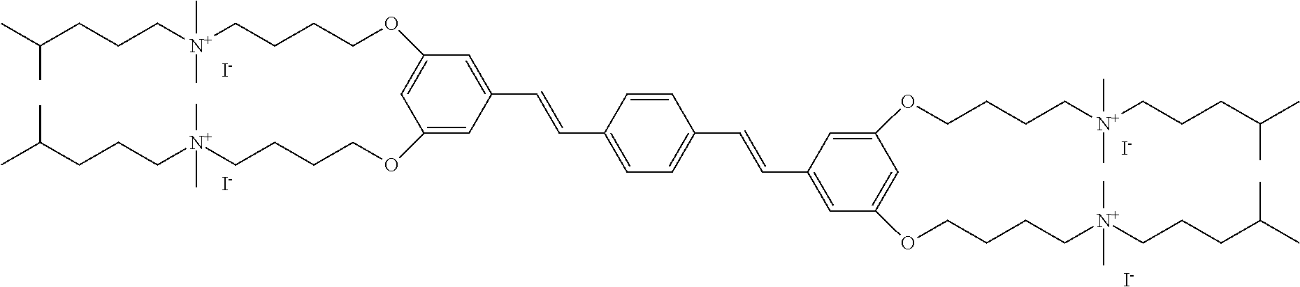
[I-].C1=C(OCCCC[N+](CCCC(C)C)(C)C)C=C(OCCCC[N+](CCCC(C)C)(C)C)C=C1C=CC1=CC=C(C=CC2=CC(OCCCC[N+](CCCC(C)C)(C)C)=CC(OCCCC[N+](CCCC(C)C)(C)C)=C2)C=C1.[I-].[I-].[I-]
